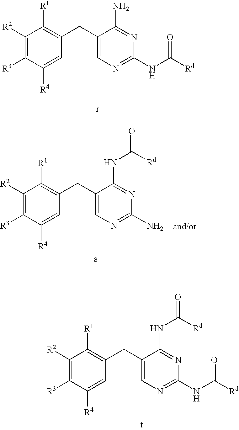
C1([R2])=C([R3])C([R4])=CC(CC2=CN=C(NC([Rd])=O)N=C2N)=C1[R1].C1([R2])=C([R3])C([R4])=CC(CC2=CN=C(N)N=C2NC(=O)[Rd])=C1[R1].C1([R2])=C([R3])C([R4])=CC(CC2=CN=C(NC([Rd])=O)N=C2NC(=O)[Rd])=C1[R1]
